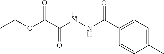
O=C(OCC)C(=O)NNC(=O)C1=CC=C(C)C=C1
